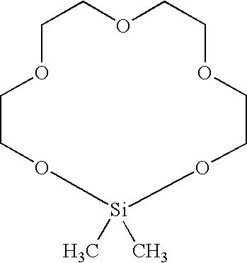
C1COCCOCCO[Si](C)(C)OCCO1
